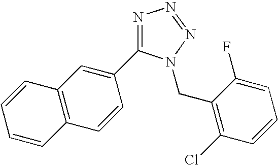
N1=C(C2=CC3=C(C=C2)C=CC=C3)N(CC2=C(Cl)C=CC=C2F)N=N1
